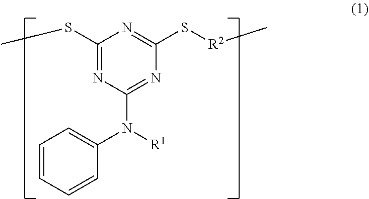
C1(SC)=NC(N([R1])C2=CC=CC=C2)=NC(S[R2]C)=N1
